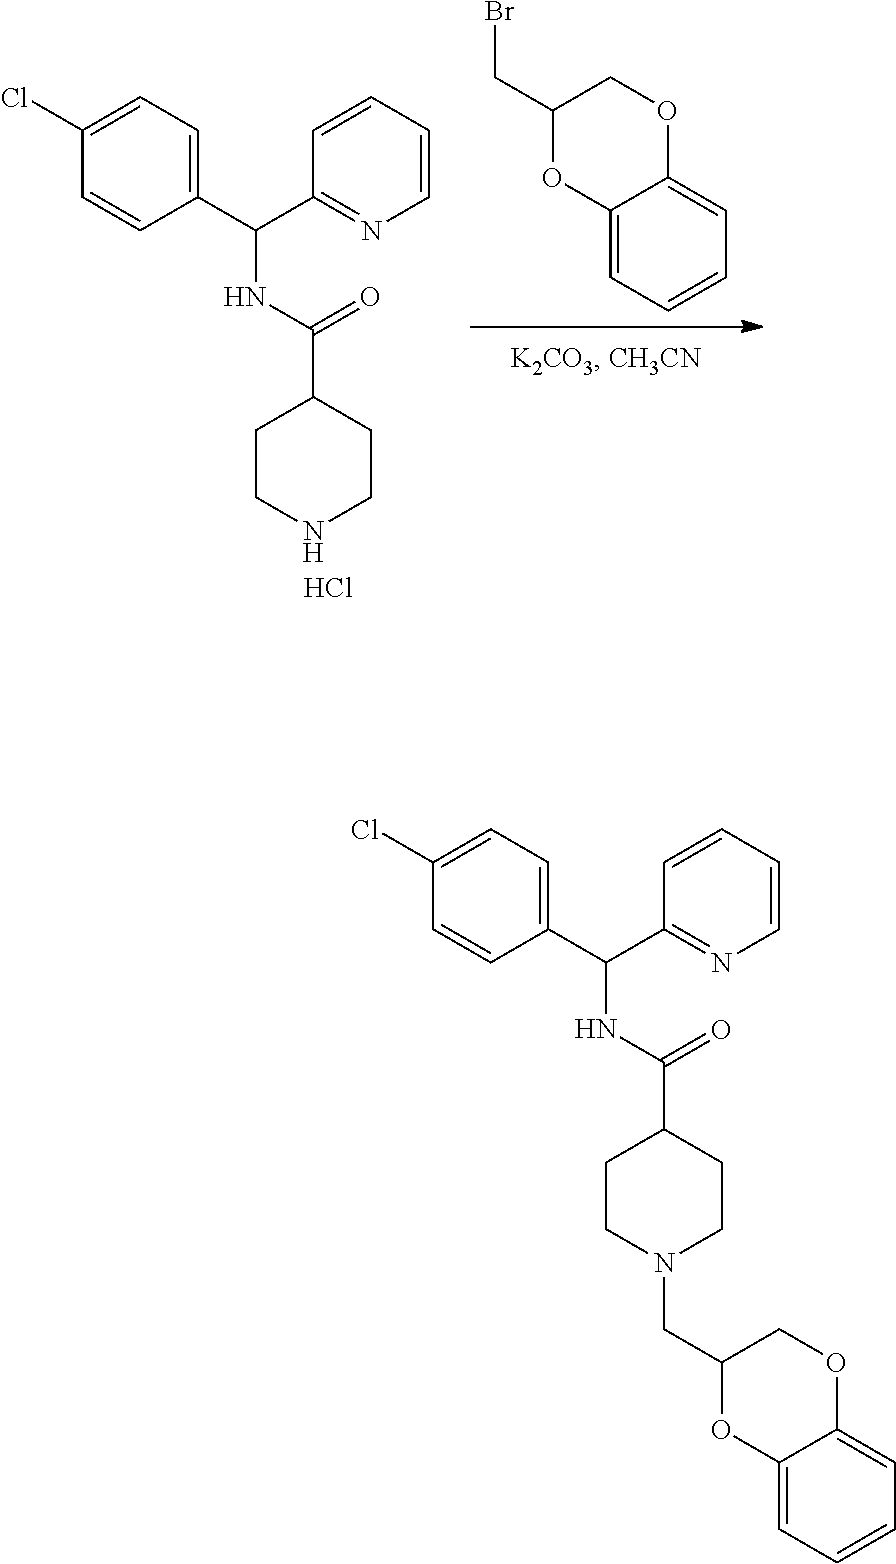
C12=CC=CC=C1OCC(CBr)O2.Cl.C1=CC(C(C2=NC=CC=C2)NC(C2CCNCC2)=O)=CC=C1Cl.C1CN(CC2OC3=CC=CC=C3OC2)CCC1C(NC(C1=CC=C(Cl)C=C1)C1=NC=CC=C1)=O
